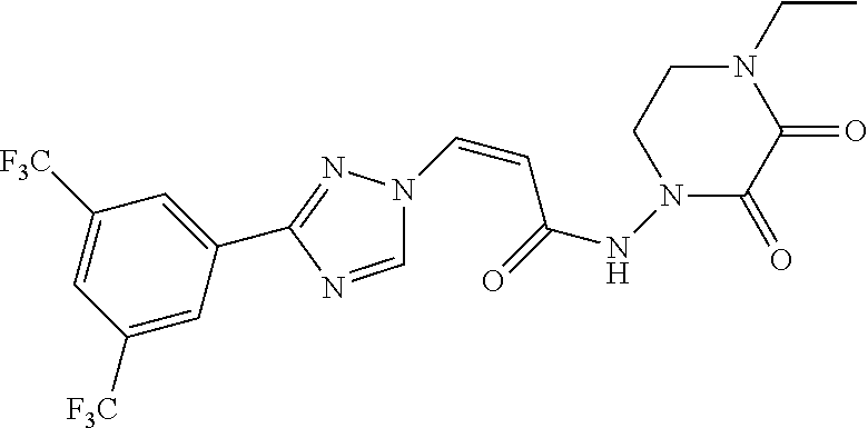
C(=CC(NN1C(=O)C(=O)N(CC)CC1)=O)N1C=NC(C2=CC([F3C])=CC([F3C])=C2)=N1
